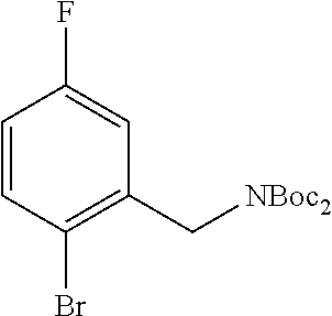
C1=CC(Br)=C(C[NBoc2])C=C1F
